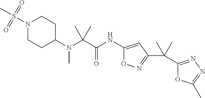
C(N(C1CCN(S(C)(=O)=O)CC1)C)(C)(C)C(=O)NC1=CC(C(C2=NN=C(C)O2)(C)C)=NO1
